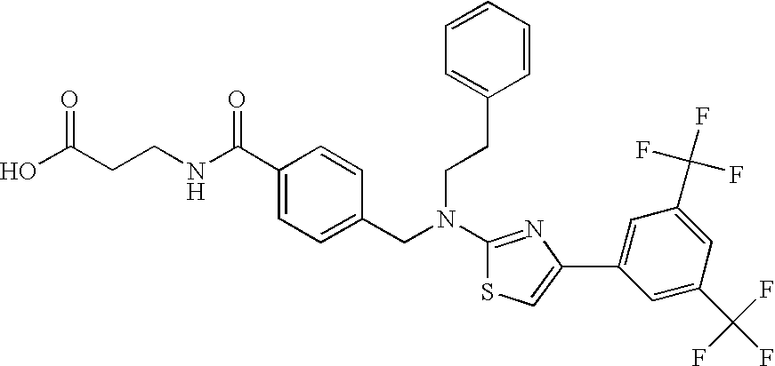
N(C1=NC(C2=CC(C(F)(F)F)=CC(C(F)(F)F)=C2)=CS1)(CC1=CC=C(C(NCCC(O)=O)=O)C=C1)CCC1=CC=CC=C1
